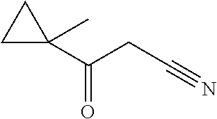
C1C(C(CC#N)=O)(C)C1
